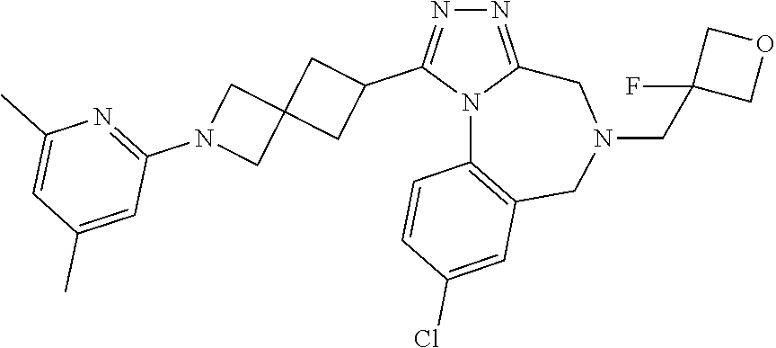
N1=C2N(C(C3CC4(C3)CN(C3=NC(C)=CC(C)=C3)C4)=N1)C1=C(CN(CC3(F)COC3)C2)C=C(Cl)C=C1
